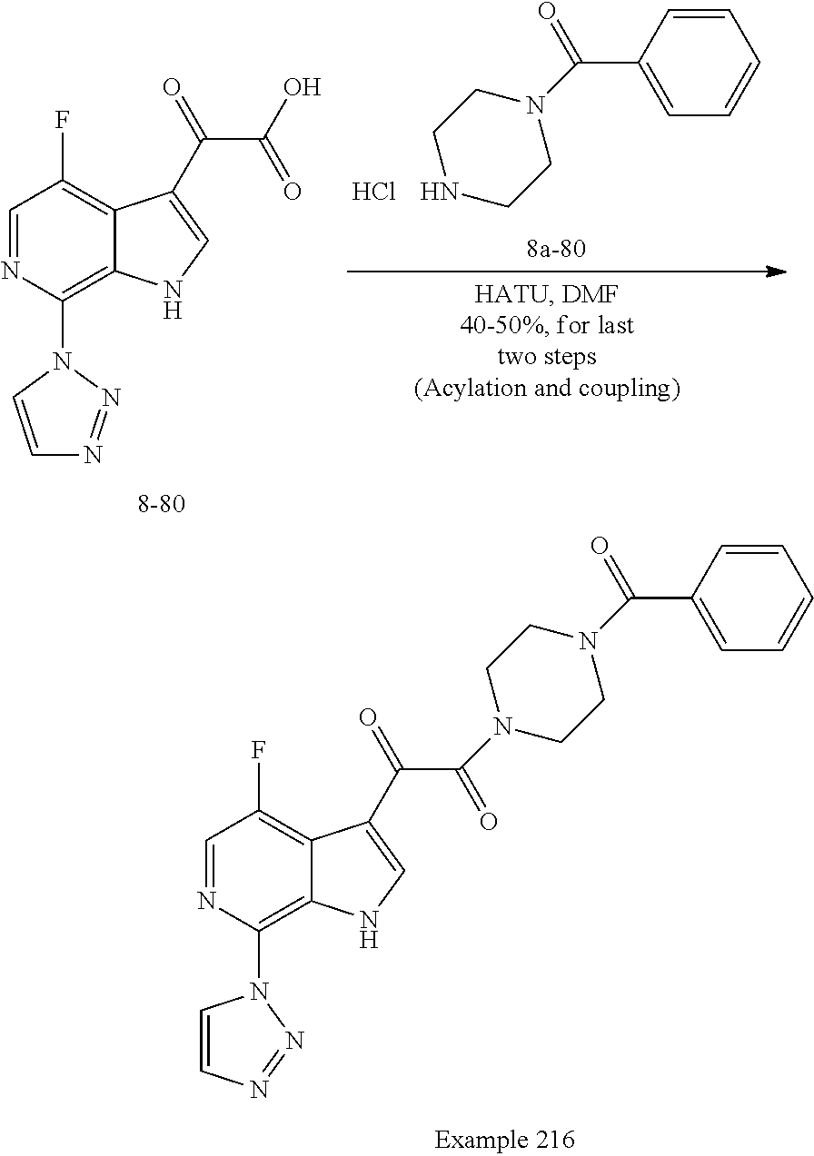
C12=C(N3C=CN=N3)N=CC(F)=C1C(C(C(=O)O)=O)=CN2.C1=CC(C(N2CCNCC2)=O)=CC=C1.Cl.C12=C(N3C=CN=N3)N=CC(F)=C1C(C(C(=O)N1CCN(C(C3=CC=CC=C3)=O)CC1)=O)=CN2
